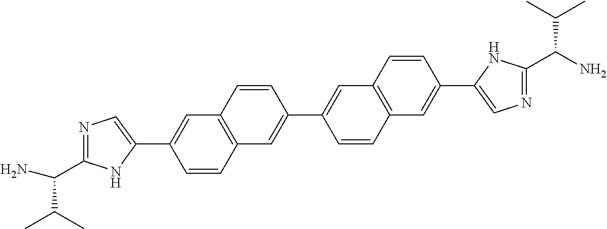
N1=C(C(N)C(C)C)NC(C2=CC3=C(C=C2)C=C(C2=CC4=C(C=C(C5=CN=C(C(N)C(C)C)N5)C=C4)C=C2)C=C3)=C1
